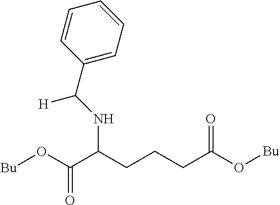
[Bu]OC(C(CCCC(O[Bu])=O)NC(C1=CC=CC=C1)[H])=O
